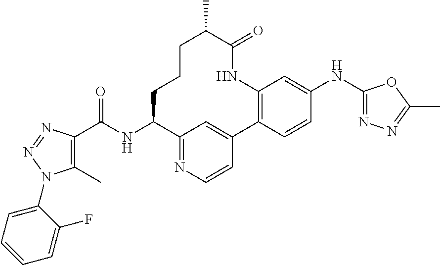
C1(C)=C(C(NC2C3=NC=CC(=C3)C3=C(NC(=O)C(C)CCC2)C=C(NC2=NN=C(C)O2)C=C3)=O)N=NN1C1=CC=CC=C1F
